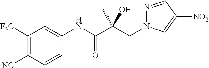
C1([F3C])=C([NC])C=CC(NC(C(CN2N=CC([NO2])=C2)(O)C)=O)=C1
